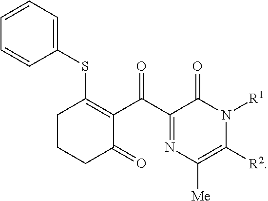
C1(C(C2=C(SC3=CC=CC=C3)CCCC2=O)=O)=NC([Me])=C([R2])N([R1])C1=O
